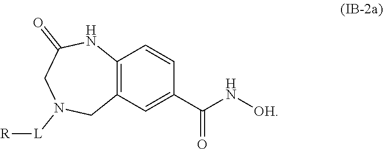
[L](N1CC(=O)NC2=C(C=C(C(N[OH])=O)C=C2)C1)[R]
